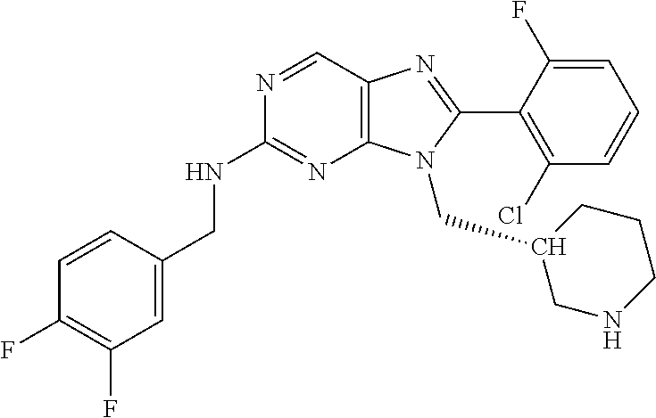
C12=C(C=NC(NCC3=CC(F)=C(F)C=C3)=N1)N=C(C1=C(Cl)C=CC=C1F)N2CC1CNCCC1
